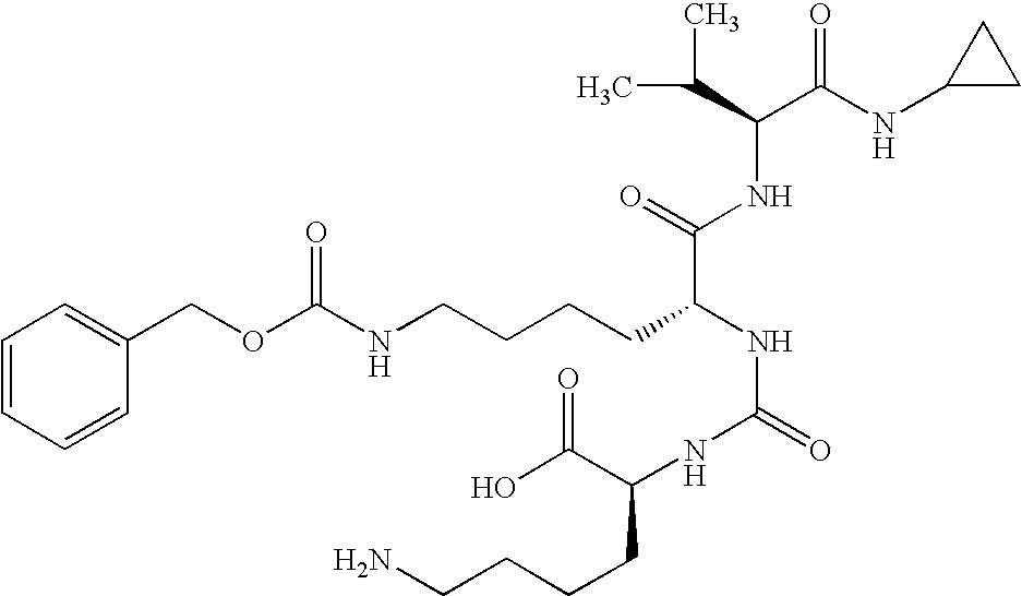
C1=CC=CC(COC(NCCCCC(NC(=O)NC(C(O)=O)CCCCN)C(NC(C(C)C)C(NC2CC2)=O)=O)=O)=C1
